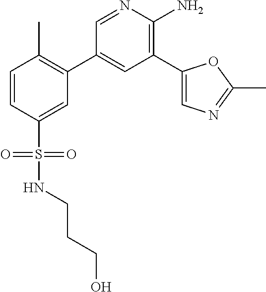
C1=CC(S(=O)(NCCCO)=O)=CC(C2=CC(C3=CN=C(C)O3)=C(N)N=C2)=C1C
